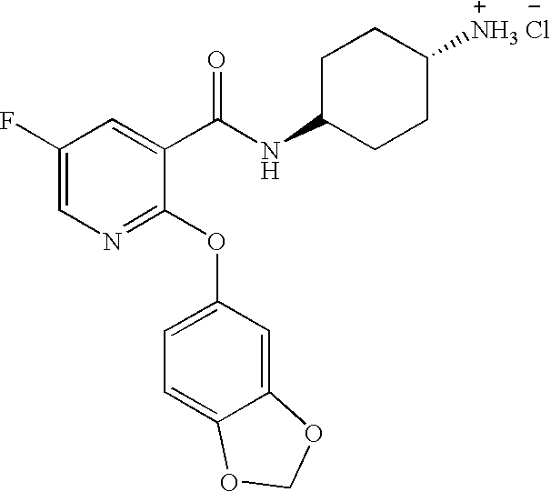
N1=C(OC2=CC=C3C(=C2)OCO3)C(C(NC2CCC([NH3 Cl])CC2)=O)=CC(F)=C1
